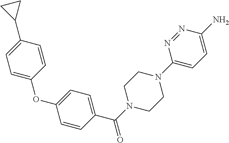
C1=C(OC2=CC=C(C(N3CCN(C4=CC=C(N)N=N4)CC3)=O)C=C2)C=CC(C2CC2)=C1
